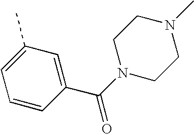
C1=CC(C(=O)N2CCN(C)CC2)=CC(C)=C1
